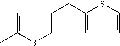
C1=C(C)SC=C1CC1=CC=CS1
